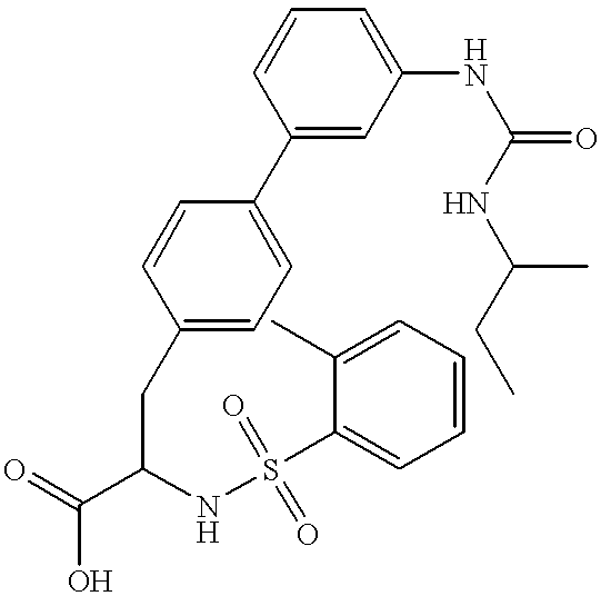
C1(C2=CC=C(CC(C(=O)O)NS(C3=CC=CC=C3C)(=O)=O)C=C2)=CC(NC(=O)NC(CC)C)=CC=C1
